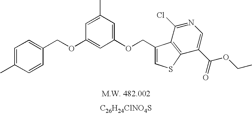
[C26H24ClNO4S].O(CC1=CSC2=C1C(Cl)=NC=C2C(=O)OCC)C1=CC(C)=CC(OCC2=CC=C(C)C=C2)=C1
